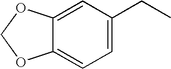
C12=CC(CC)=CC=C1OCO2
